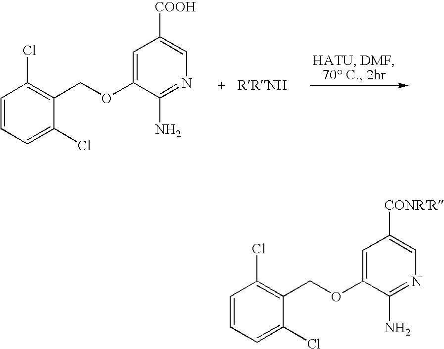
C1=CC=C(Cl)C(COC2=CC([COOH])=CN=C2N)=C1Cl.C1=CC=C(Cl)C(COC2=CC([CONRR])=CN=C2N)=C1Cl
